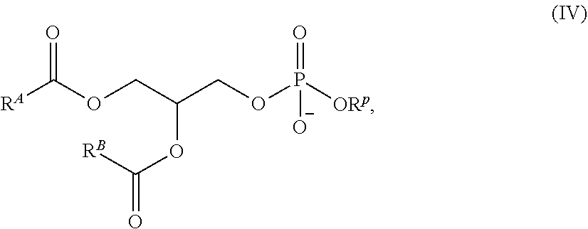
[RB]C(=O)OC(COC(=O)[RA])COP([ORp])(=O)[O-]
